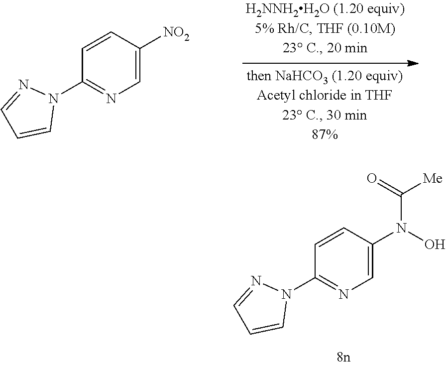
C1=CC([NO2])=CN=C1N1N=CC=C1.C1=CC(N(O)C([Me])=O)=CN=C1N1N=CC=C1
